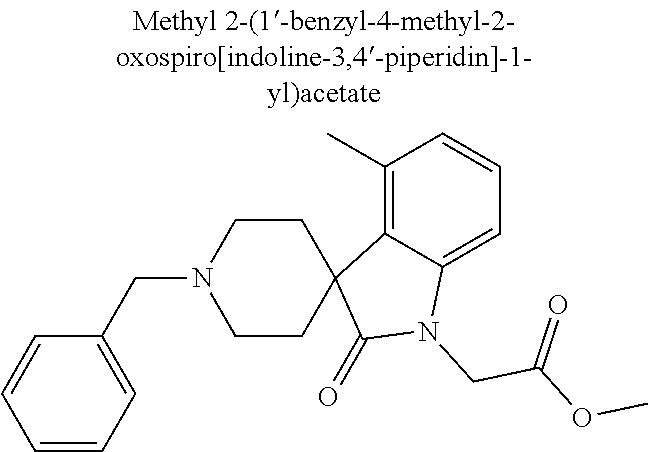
C1=CC=C(CN2CCC3(CC2)C2=C(C)C=CC=C2N(CC(=O)OC)C3=O)C=C1
